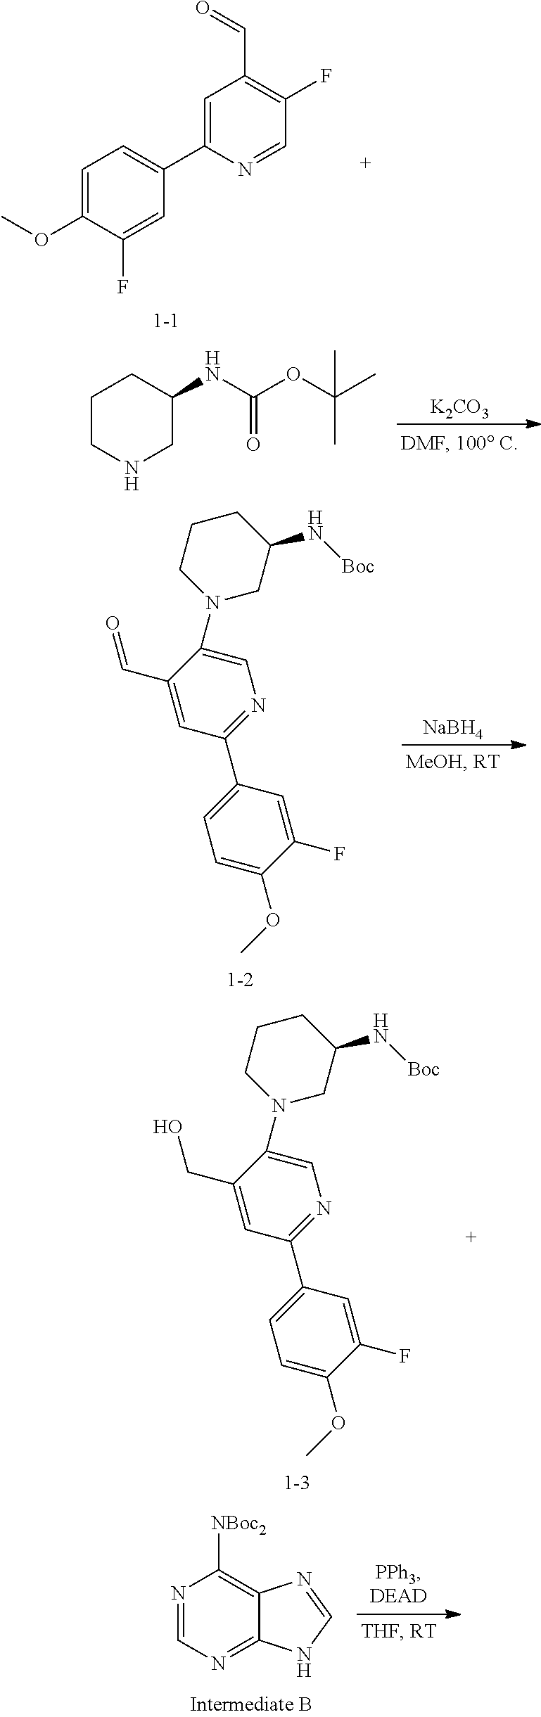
C1=C(OC)C(F)=CC(C2=CC(C=O)=C(F)C=N2)=C1.[K2CO3].C1CNCC(NC(OC(C)(C)C)=O)C1.N1=C(C2=CC=C(OC)C(F)=C2)C=C(C=O)C(N2CC(N[Boc])CCC2)=C1.[NaBH4].N1=C(C2=CC=C(OC)C(F)=C2)C=C(CO)C(N2CC(N[Boc])CCC2)=C1.N1=CN=C2C(=C1[NBoc2])N=CN2
